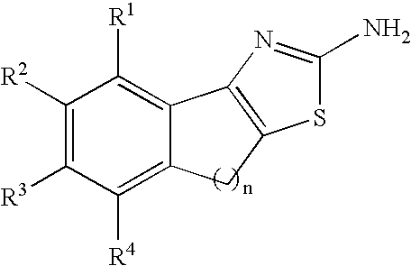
C1([R2])=C([R3])C([R4])=C2C(=C1[R1])C1=C(C2)SC(N)=N1
